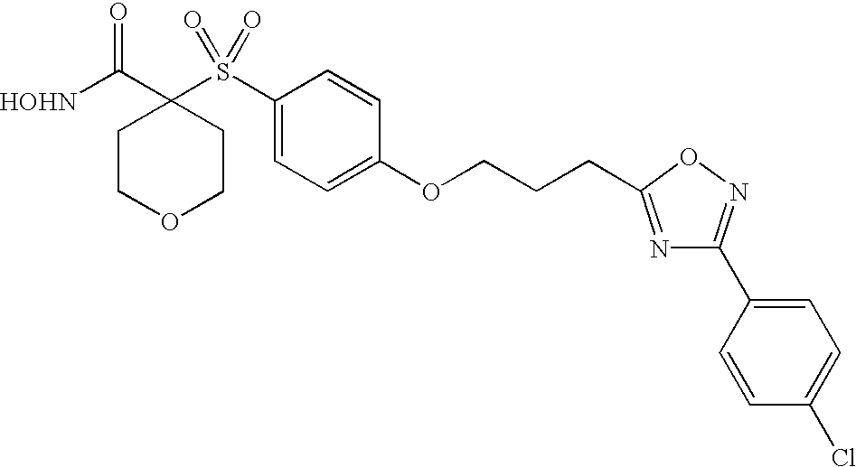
[HOHN]C(C1(S(C2=CC=C(OCCCC3=NC(C4=CC=C(Cl)C=C4)=NO3)C=C2)(=O)=O)CCOCC1)=O
